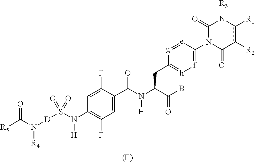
C1=C(F)C(C(N(C(C(B)=O)CC2=[h][f]=C(N3C(=O)c([R2])c([R1])N([R3])C3=O)[e]=[g]2)[H])=O)=CC(F)=C1N(S(=O)(=O)[D]N(C([R5])=O)[R4])[H]
